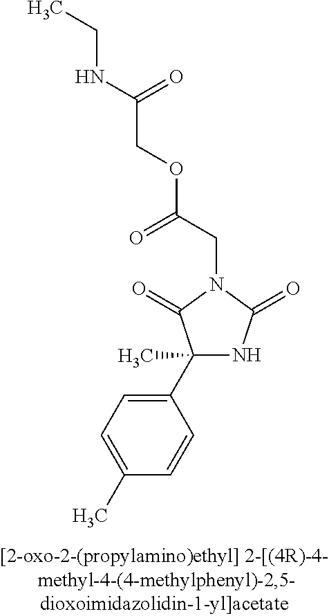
C1(C)(C2=CC=C(C)C=C2)NC(=O)N(CC(OCC(NCC)=O)=O)C1=O
